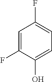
C1(O)=CC=C(F)C=C1F
